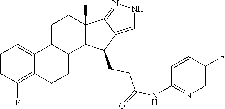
C1=CC(F)=C2C(=C1)C1C(CC2)C2C(C)(CC1)C1=NNC=C1C2CCC(NC1=NC=C(F)C=C1)=O
